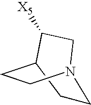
C1CC2CCN1CC2[X5]
